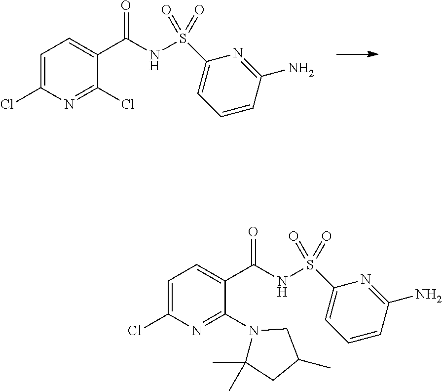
C1=C(Cl)N=C(Cl)C(C(NS(C2=CC=CC(N)=N2)(=O)=O)=O)=C1.C1=C(Cl)N=C(N2C(C)(C)CC(C)C2)C(C(NS(C2=CC=CC(N)=N2)(=O)=O)=O)=C1
